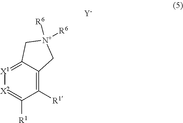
C1([R1])=C2C(=[X1][X2]=C1[R1])C[N+]([R6])([R6])C2.[Y]
